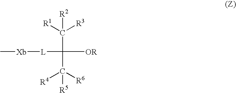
C[Xb][L]C(C([R4])([R6])[R5])(C([R2])([R1])[R3])[OR]
